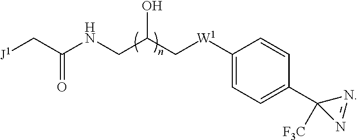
OC(C[W1]C1=CC=C(C2([F3C])N=N2)C=C1)CNC(C[J1])=O
